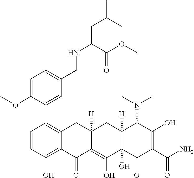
COC1=CC=C(CNC(CC(C)C)C(OC)=O)C=C1C1=C2C(=C(O)C=C1)C(=O)C1=C(O)C3(O)C([H])(CC1([H])C2)C(N(C)C)C(O)=C(C(N)=O)C3=O
